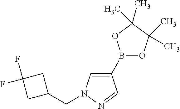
C1C(CN2C=C(B3OC(C)(C)C(C)(C)O3)C=N2)CC1(F)F
